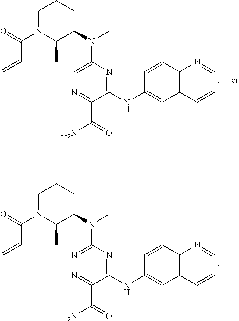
C1(N(C2CCCN(C(=O)C=C)C2C)C)=CN=C(C(=O)N)C(NC2=CC3=C(C=C2)N=CC=C3)=N1.C1(N(C2CCCN(C(=O)C=C)C2C)C)=NN=C(C(=O)N)C(NC2=CC3=C(C=C2)N=CC=C3)=N1
